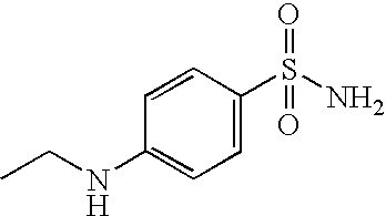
C1=CC(S(N)(=O)=O)=CC=C1NCC
